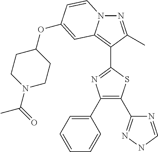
N1=C(C)C(C2=NC(C3=CC=CC=C3)=C(C3=NNC=N3)S2)=C2N1C=CC(OC1CCN(C(=O)C)CC1)=C2
